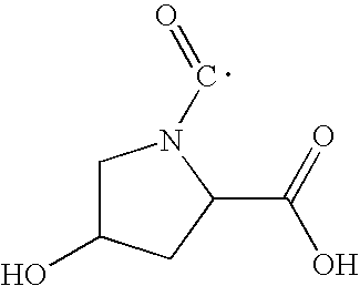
C1C(O)CC(C(O)=O)N1C=O
